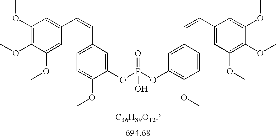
C1(OC)=C(OC)C(OC)=CC(C=CC2=CC=C(OC)C(OP(OC3=C(OC)C=CC(C=CC4=CC(OC)=C(OC)C(OC)=C4)=C3)(=O)O)=C2)=C1.[C36H39O12P]
